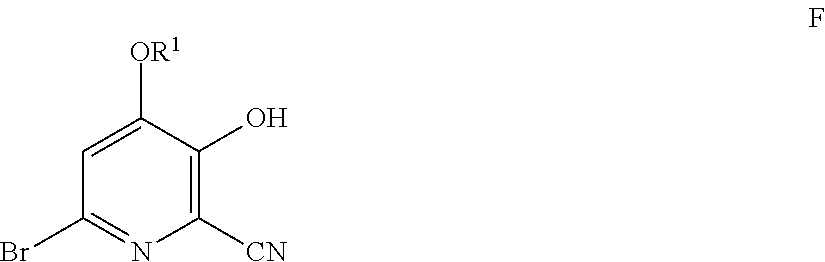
C1=C([OR1])C(O)=C([CN])N=C1Br
